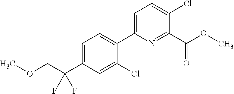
C1(C(OC)=O)=NC(C2=CC=C(C(COC)(F)F)C=C2Cl)=CC=C1Cl
